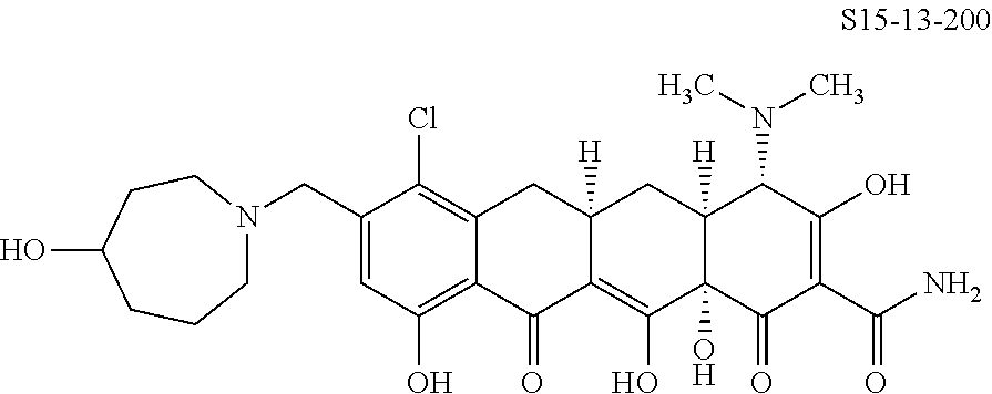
C1(CN2CCCC(O)CC2)=CC(O)=C2C(=C1Cl)CC1([H])C(=C(O)C3(O)C([H])(C1)C(N(C)C)C(O)=C(C(=O)N)C3=O)C2=O
